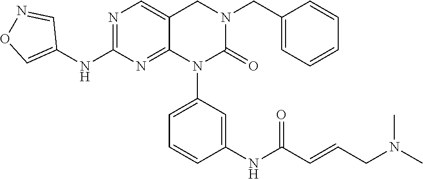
C1=CC(CN2CC3=CN=C(NC4=CON=C4)N=C3N(C3=CC=CC(NC(C=CCN(C)C)=O)=C3)C2=O)=CC=C1
